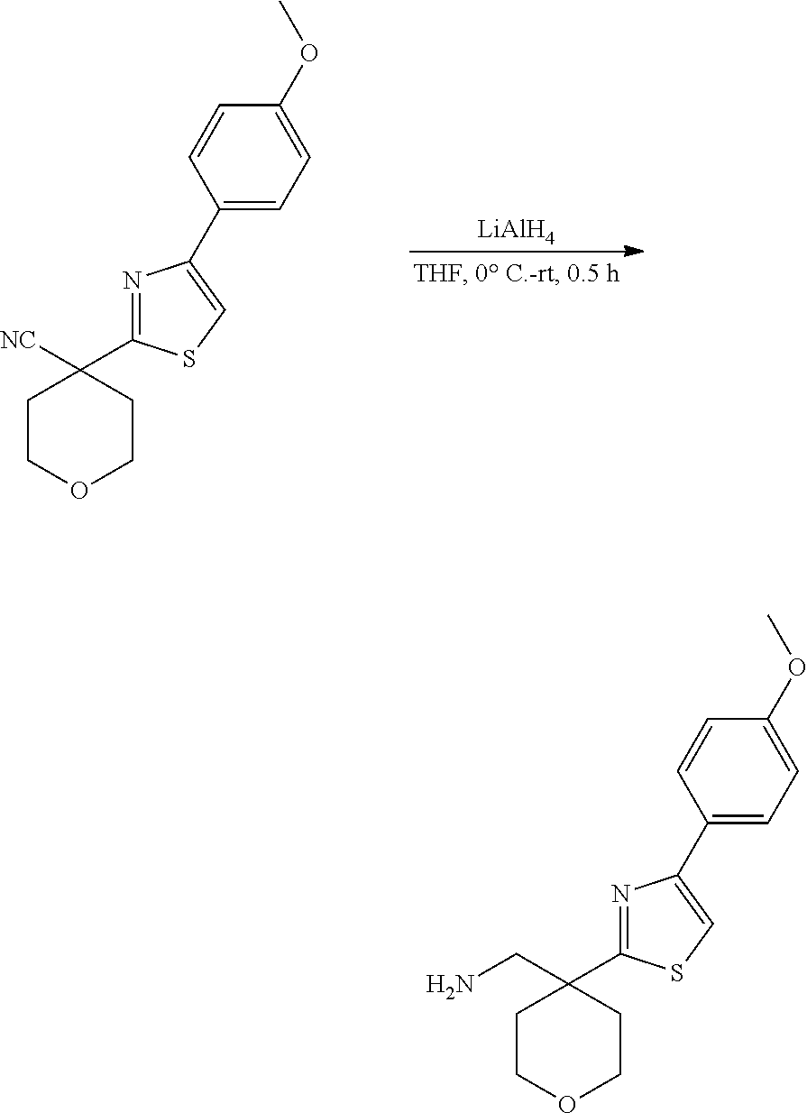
[LiAlH4].C1COCCC1([NC])C1=NC(C2=CC=C(OC)C=C2)=CS1.C1COCCC1(CN)C1=NC(C2=CC=C(OC)C=C2)=CS1
